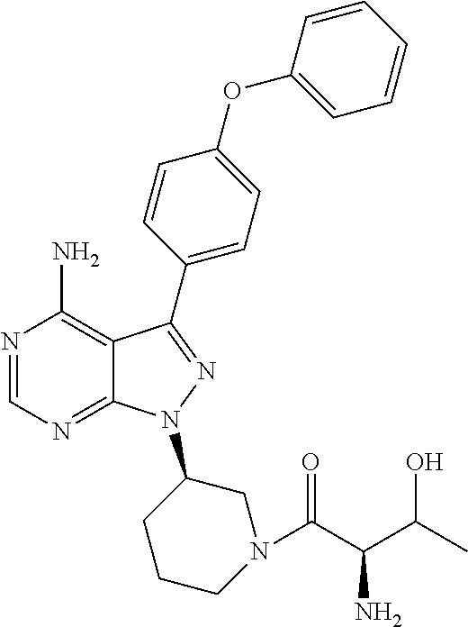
N1=CN=C2C(=C1N)C(C1=CC=C(OC3=CC=CC=C3)C=C1)=NN2C1CCCN(C(C(C(C)O)N)=O)C1
